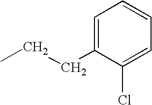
C1=C(CCC)C(Cl)=CC=C1
